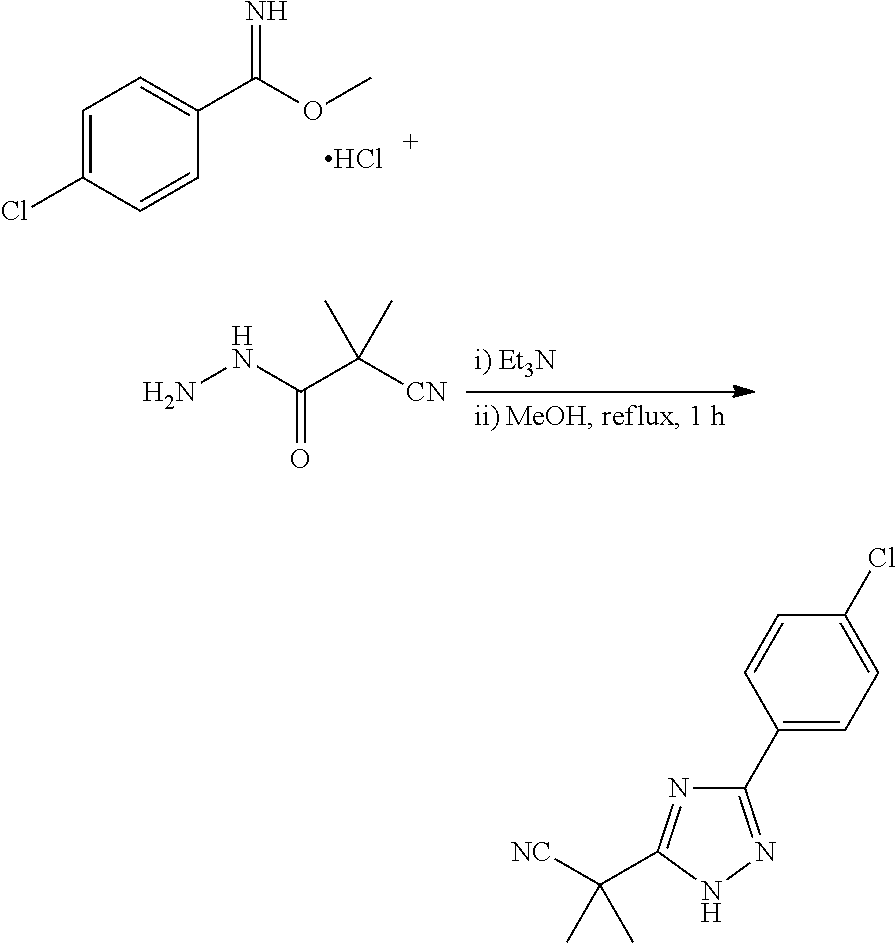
C1=C(Cl)C=CC(C(OC)=N)=C1.Cl.C(=O)(NN)C([CN])(C)C.C1(C2=CC=C(Cl)C=C2)=NNC(C([NC])(C)C)=N1
